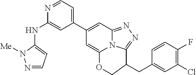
N1=CC=C(C2=CC3=NN=C4N3C(=C2)OCC4CC2=CC(Cl)=C(F)C=C2)C=C1NC1=CC=NN1[Me]
